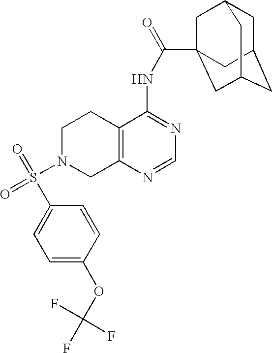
C1N(S(=O)(=O)C2=CC=C(OC(F)(F)F)C=C2)CC2=C(C1)C(NC(=O)C13CC4CC(CC(C1)C4)C3)=NC=N2
